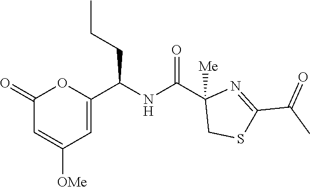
C1(=O)C=C([OMe])C=C(C(NC(C2([Me])CSC(C(C)=O)=N2)=O)CCC)O1
